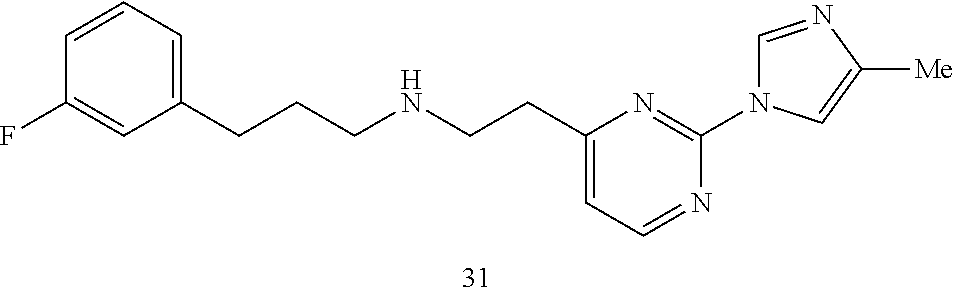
C1(CCCNCCC2=CC=NC(N3C=NC([Me])=C3)=N2)=CC=CC(F)=C1
